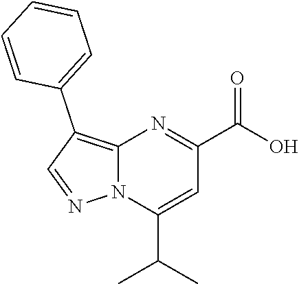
N12C(=C(C3=CC=CC=C3)C=N1)N=C(C(O)=O)C=C2C(C)C
